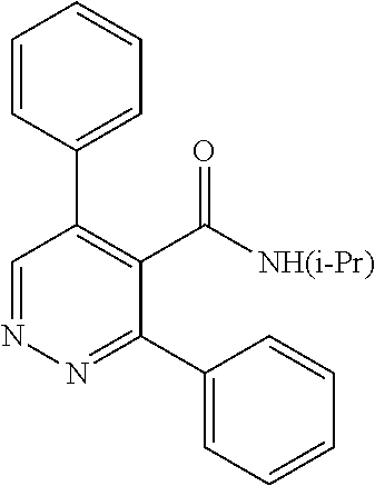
C1=CC(C2=C(C([NH(i-Pr)])=O)C(C3=CC=CC=C3)=NN=C2)=CC=C1
